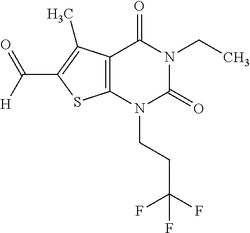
C12=C(N(CCC(F)(F)F)C(=O)N(CC)C1=O)SC(C([H])=O)=C2C
